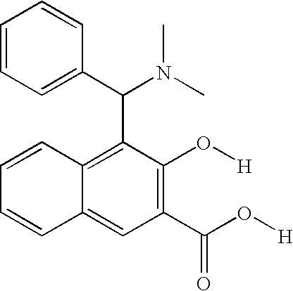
C1=CC2=CC(C(O[H])=O)=C(O[H])C(C(C3=CC=CC=C3)N(C)C)=C2C=C1
